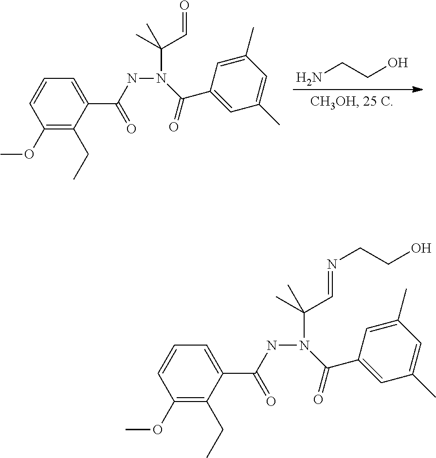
C(C=O)(C)(C)N(C(C1=CC(C)=CC(C)=C1)=O)NC(C1=CC=CC(OC)=C1CC)=O.NCCO.C(C=NCCO)(C)(C)N(C(C1=CC(C)=CC(C)=C1)=O)NC(C1=CC=CC(OC)=C1CC)=O
